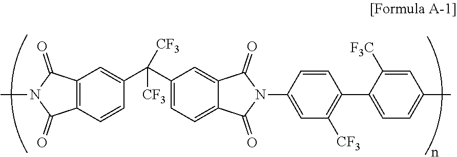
C12=C(C=CC(C(C3=CC=C4C(=C3)C(=O)N(C3=CC([CF3])=C(C5=CC=C(C)C=C5[F3C])C=C3)C4=O)([CF3])[CF3])=C1)C(=O)N(C)C2=O
